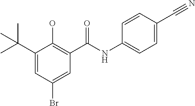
C1(C(C)(C)C)=CC(Br)=CC(C(NC2=CC=C(C#N)C=C2)=O)=C1O
